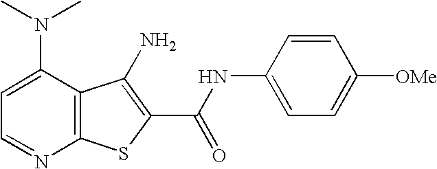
C1=C(N(C)C)C2=C(N=C1)SC(C(NC1=CC=C([OMe])C=C1)=O)=C2N
